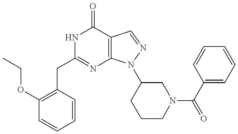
C1(CC2=NC3=C(C(=O)N2)C=NN3C2CCCN(C(C3=CC=CC=C3)=O)C2)=C(OCC)C=CC=C1
